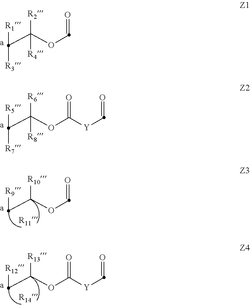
C(OC=O)([R2])([R4])C([R1])[R3].C(OC(=O)[Y]C=O)([R6])([R8])C([R5])[R7].C(OC=O)([R10])C[R9].C(OC([Y]C=O)=O)([R13])C[R12]
